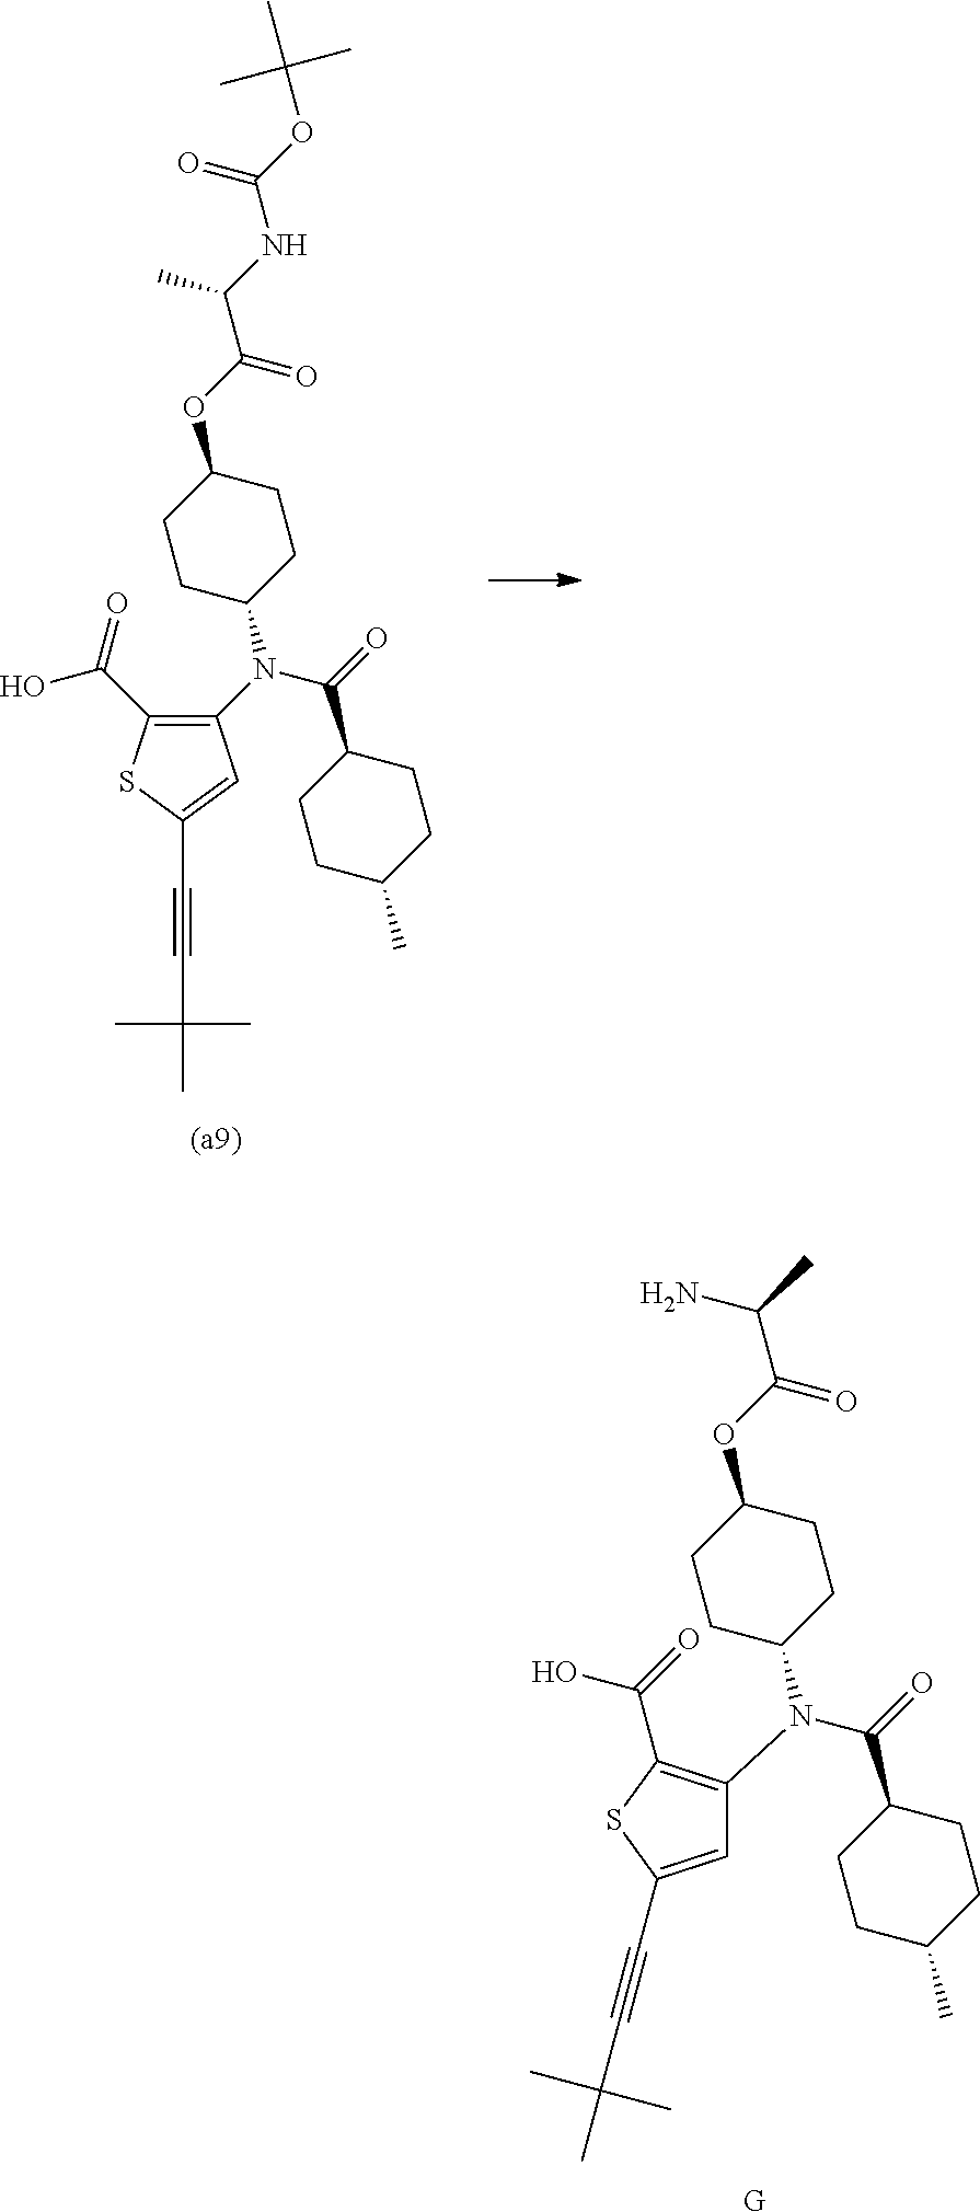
C1(N(C(=O)C2CCC(C)CC2)C2CCC(OC(C(NC(OC(C)(C)C)=O)C)=O)CC2)=C(C(=O)O)SC(C#CC(C)(C)C)=C1.C1=C(C#CC(C)(C)C)SC(C(=O)O)=C1N(C(=O)C1CCC(C)CC1)C1CCC(OC(C(C)N)=O)CC1.[G]
